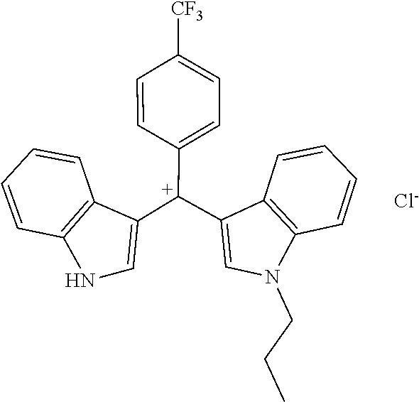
C1=CC2=C(C=C1)C([C+](C1=CC=C([CF3])C=C1)C1=CN(CCC)C3=C1C=CC=C3)=CN2.[Cl-]
